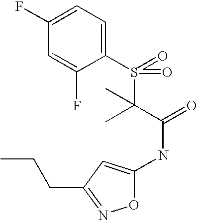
C1(F)=CC=C(S(=O)(C(C(=O)NC2=CC(CCC)=NO2)(C)C)=O)C(F)=C1
